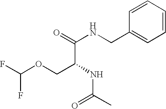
C1=CC=CC(CNC(=O)C(NC(=O)C)COC(F)F)=C1
